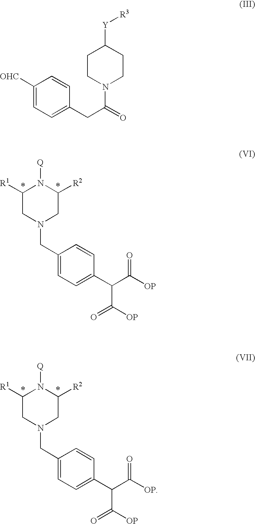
C1([R1])CN(CC2=CC=C(C(C([OP])=O)C([OP])=O)C=C2)CC([R2])N1[Q].C1([R1])CN(CC2=CC=C(C(C([OP])=O)C([OP])=O)C=C2)CC([R2])N1[Q].C1([OHC])=CC=C(CC(N2CCC([Y][R3])CC2)=O)C=C1
